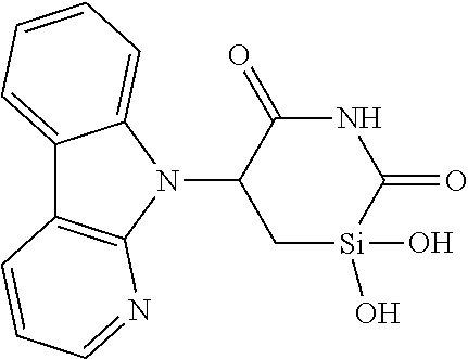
N1(C2C[Si](O)(O)C(=O)NC2=O)C2=CC=CC=C2C2=C1N=CC=C2
